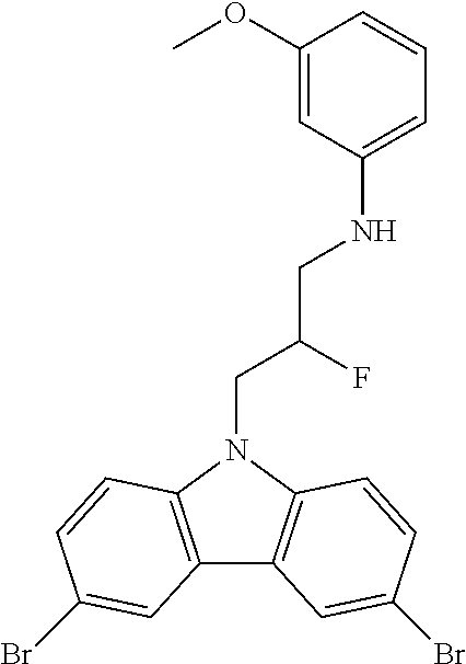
C12=C(N(CC(CNC3=CC=CC(OC)=C3)F)C3=C1C=C(Br)C=C3)C=CC(Br)=C2
